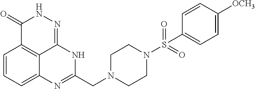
C1=CC=C2C3=C1C(=O)NN=C3NC(CN1CCN(S(=O)(=O)C3=CC=C([OCH3])C=C3)CC1)=N2
